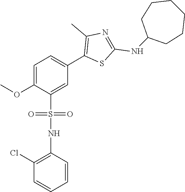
COC1=CC=C(C2=C(C)N=C(NC3CCCCCC3)S2)C=C1S(NC1=C(Cl)C=CC=C1)(=O)=O
